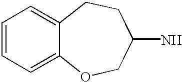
C1=CC=C2C(=C1)CCC(N)CO2
